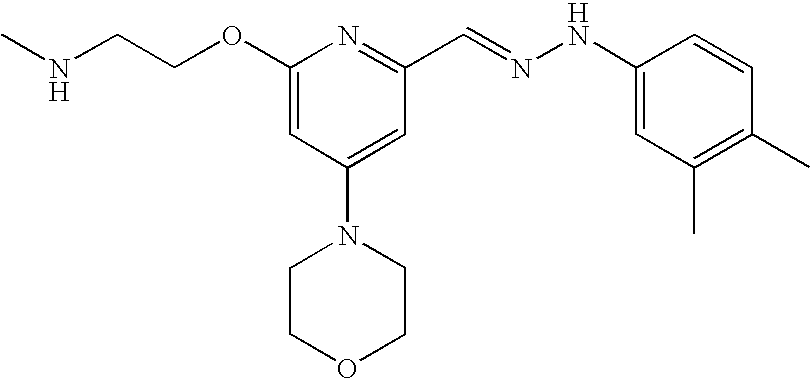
C(COC1=CC(N2CCOCC2)=CC(C=NNC2=CC(C)=C(C)C=C2)=N1)NC
